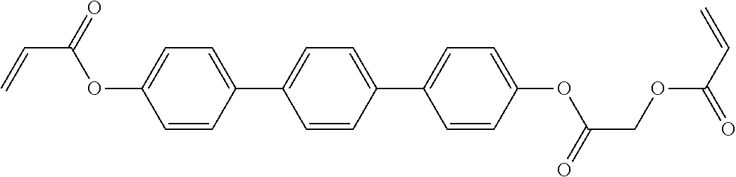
C(=O)(OC1=CC=C(C2=CC=C(C3=CC=C(OC(C=C)=O)C=C3)C=C2)C=C1)COC(C=C)=O
